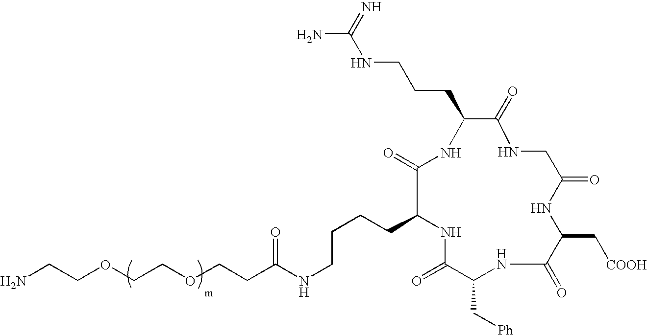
C(CCC1NC(=O)C(C[Ph])NC(=O)C(C[COOH])NC(=O)CNC(=O)C(CCCNC(N)=N)NC1=O)CNC(CCOCCOCCN)=O
